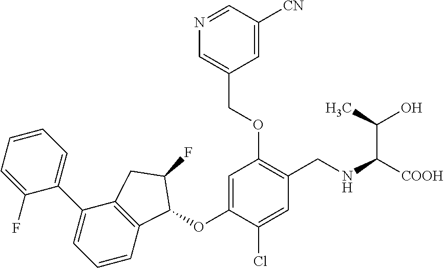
C1(F)=CC=CC=C1C1=CC=CC2=C1CC(F)C2OC1=CC(OCC2=CN=CC([CN])=C2)=C(CNC([COOH])C(O)C)C=C1Cl
